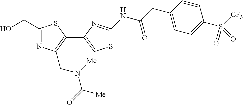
C1(CO)=NC(CN(C(=O)[Me])[Me])=C(C2=CSC(NC(CC3=CC=C(S(=O)([CF3])=O)C=C3)=O)=N2)S1
